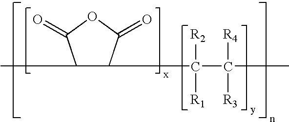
CC1C(C([R2])([R1])C([R4])([R3])C)C(=O)OC1=O
